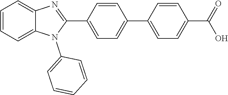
C1(C2=CC=C(C3=CC=C(C(=O)O)C=C3)C=C2)=NC2=CC=CC=C2N1C1=CC=CC=C1
